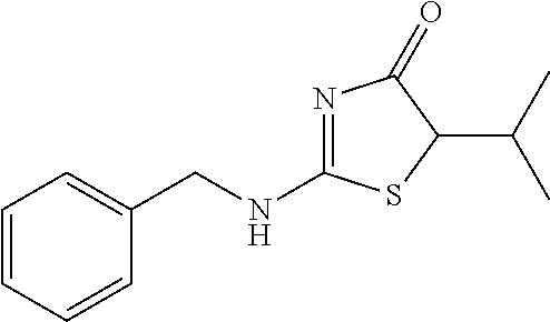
C1=CC=CC(CNC2=NC(=O)C(C(C)C)S2)=C1
